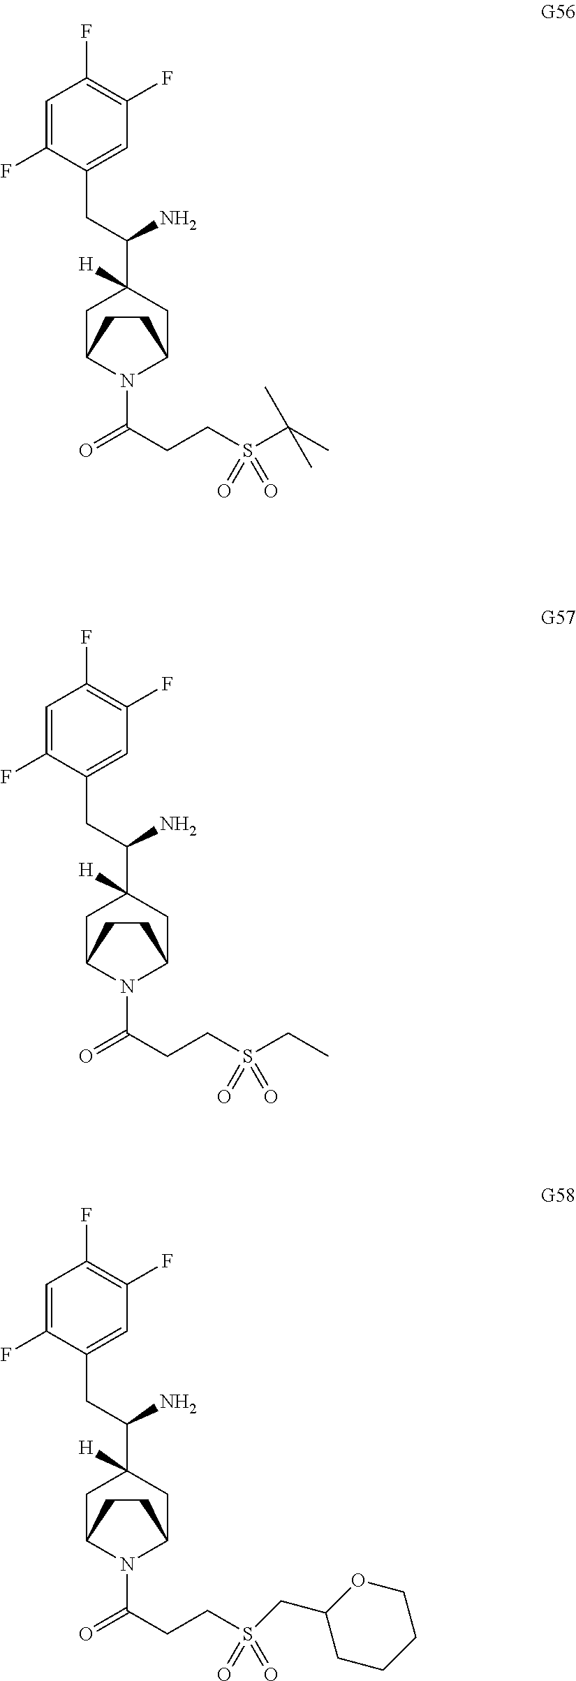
C1=C(F)C(CC(C2([H])CC3N(C(=O)CCS(C(C)(C)C)(=O)=O)C(C2)CC3)N)=CC(F)=C1F.C1=C(F)C(CC(C2([H])CC3N(C(=O)CCS(CC)(=O)=O)C(C2)CC3)N)=CC(F)=C1F.C1=C(F)C(CC(C2([H])CC3N(C(=O)CCS(=O)(=O)CC4CCCCO4)C(C2)CC3)N)=CC(F)=C1F
